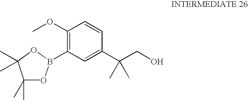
C1(OC)=C(B2OC(C)(C)C(C)(C)O2)C=C(C(CO)(C)C)C=C1
